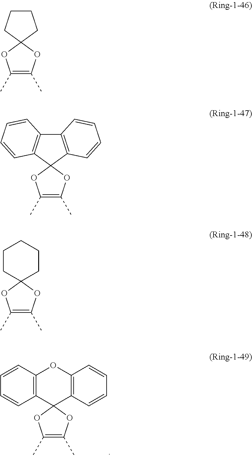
C1(C)=C(C)OC2(O1)C1=C(OC3=C2C=CC=C3)C=CC=C1.C1(C)=C(C)OC2(O1)CCCC2.C1(C)=C(C)OC2(O1)C1=C(C3=C2C=CC=C3)C=CC=C1.C1(C)=C(C)OC2(O1)CCCCC2
